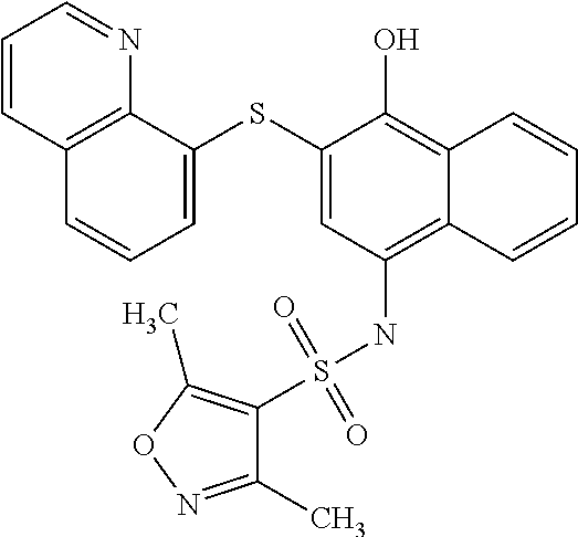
C1=C(SC2=CC(NS(C3=C(C)ON=C3C)(=O)=O)=C3C(=C2O)C=CC=C3)C2=C(C=C1)C=CC=N2
